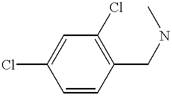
ClC1=CC(Cl)=C(CNC)C=C1
